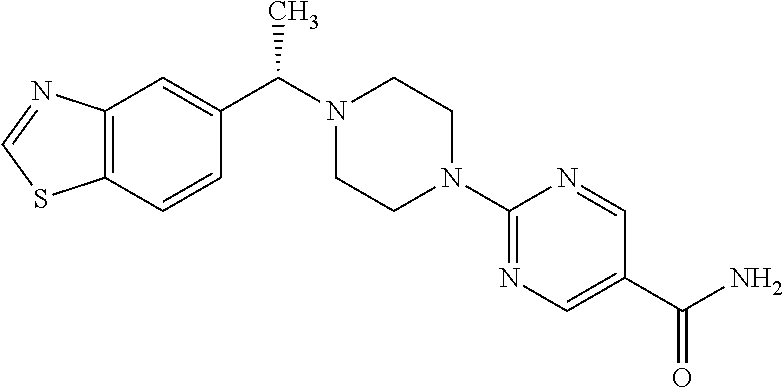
C12=C(C=CC(C(N3CCN(C4=NC=C(C(=O)N)C=N4)CC3)C)=C1)SC=N2
